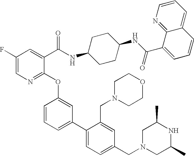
C1(F)=CN=C(OC2=CC(C3=CC=C(CN4CC(C)NC(C)C4)C=C3CN3CCOCC3)=CC=C2)C(C(NC2CCC(NC(C3=CC=CC4=CC=CN=C34)=O)CC2)=O)=C1
